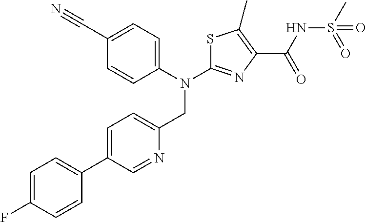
N(C1=NC(C(NS(C)(=O)=O)=O)=C(C)S1)(CC1=CC=C(C2=CC=C(F)C=C2)C=N1)C1=CC=C(C#N)C=C1
